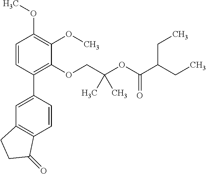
C1=CC(C2=CC3=C(C=C2)C(=O)CC3)=C(OCC(OC(C(CC)CC)=O)(C)C)C(OC)=C1OC
